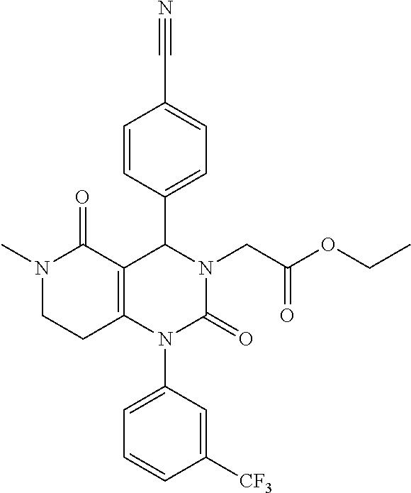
C1([CF3])=CC(N2C3=C(C(C4=CC=C(C#N)C=C4)N(CC(OCC)=O)C2=O)C(=O)N(C)CC3)=CC=C1
